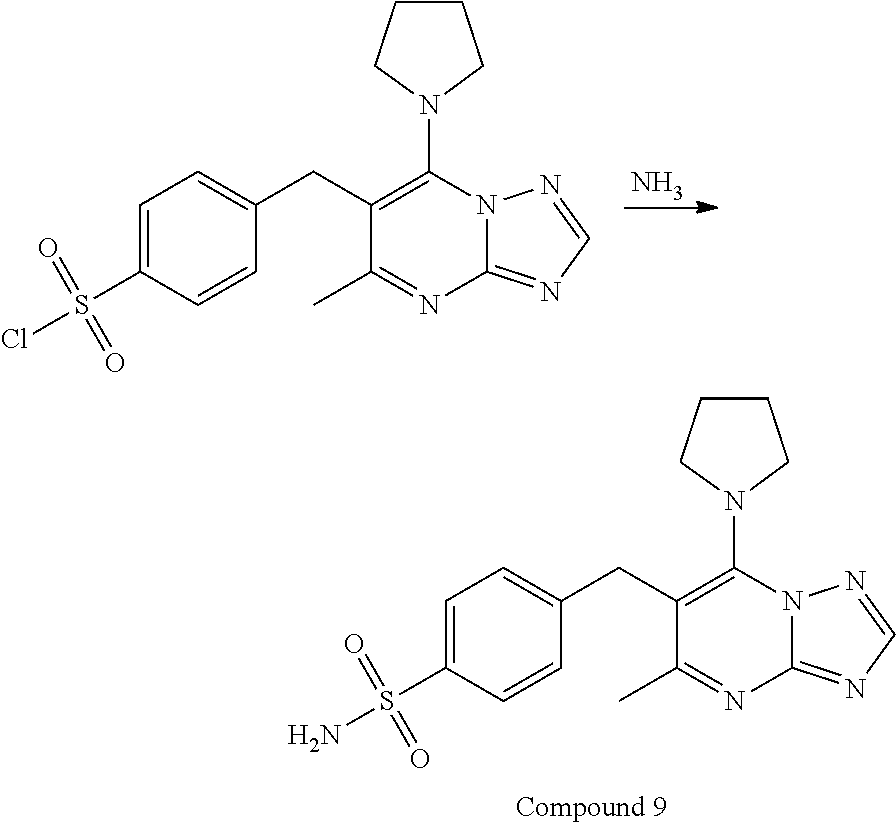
C1=C(S(N)(=O)=O)C=CC(CC2=C(N3CCCC3)N3C(=NC=N3)N=C2C)=C1.N.C1=C(S(Cl)(=O)=O)C=CC(CC2=C(N3CCCC3)N3C(=NC=N3)N=C2C)=C1
